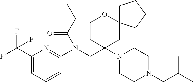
C1(C(F)(F)F)=CC=CC(N(CC2(N3CCN(CC(C)C)CC3)CC3(OCC2)CCCC3)C(CC)=O)=N1
